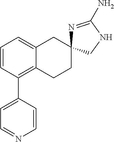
C1=CC(C2=CC=NC=C2)=C2C(=C1)CC1(CC2)N=C(N)NC1
